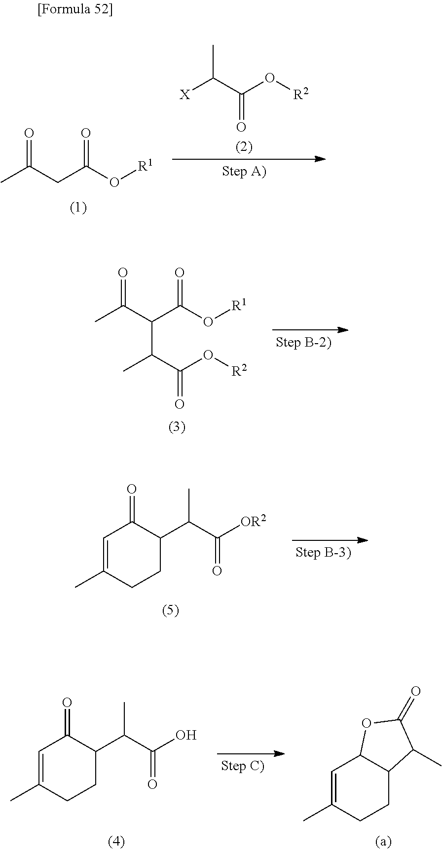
CC(CC(O[R1])=O)=O.[X]C(C(O[R2])=O)C.CC(C(C(O[R1])=O)C(C)C(=O)O[R2])=O.C1(C(C([OR2])=O)C)C(=O)C=C(C)CC1.C1(C(C(O)=O)C)C(=O)C=C(C)CC1.C12C(C=C(C)CC1)OC(=O)C2C
